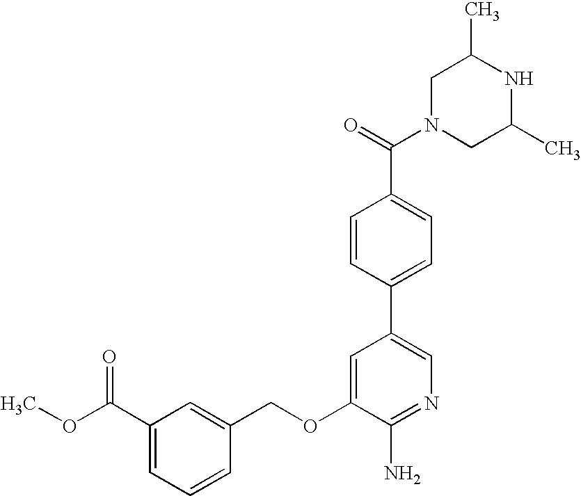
C1(OCC2=CC(C(OC)=O)=CC=C2)=CC(C2=CC=C(C(=O)N3CC(C)NC(C)C3)C=C2)=CN=C1N
